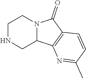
C1NCC2N(C1)C(=O)C1=C2N=C(C)C=C1
